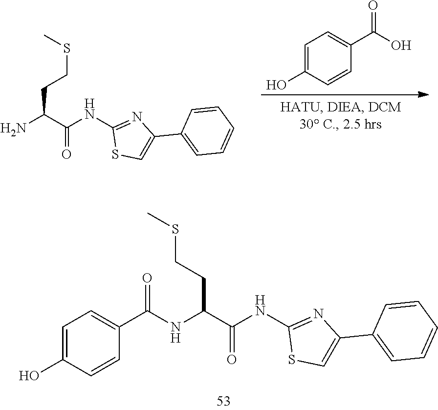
C1(O)=CC=C(C(=O)NC(C(NC2=NC(C3=CC=CC=C3)=CS2)=O)CCSC)C=C1.NC(C(NC1=NC(C2=CC=CC=C2)=CS1)=O)CCSC.C1=CC(C(O)=O)=CC=C1O
